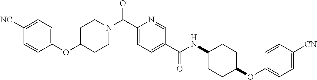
C1CN(C(C2=CC=C(C(=O)NC3CCC(OC4=CC=C([CN])C=C4)CC3)C=N2)=O)CCC1OC1=CC=C([NC])C=C1
